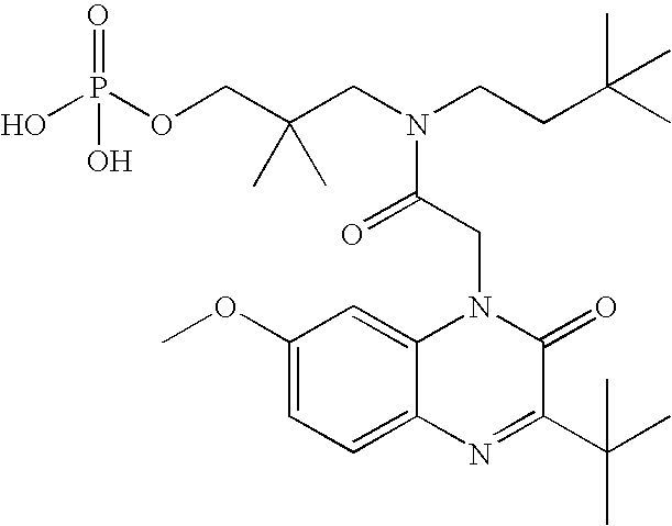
C1(OC)=CC=C2C(=C1)N(CC(N(CCC(C)(C)C)CC(COP(O)(=O)O)(C)C)=O)C(=O)C(C(C)(C)C)=N2
